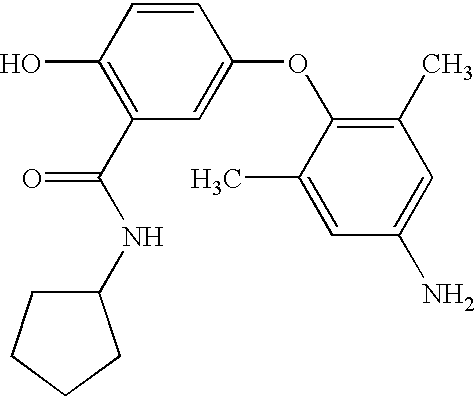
C1(O)=C(C(NC2CCCC2)=O)C=C(OC2=C(C)C=C(N)C=C2C)C=C1
